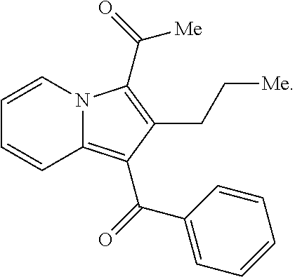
C1=CN2C(=C(C(=O)C3=CC=CC=C3)C(CC[Me])=C2C(=O)[Me])C=C1
